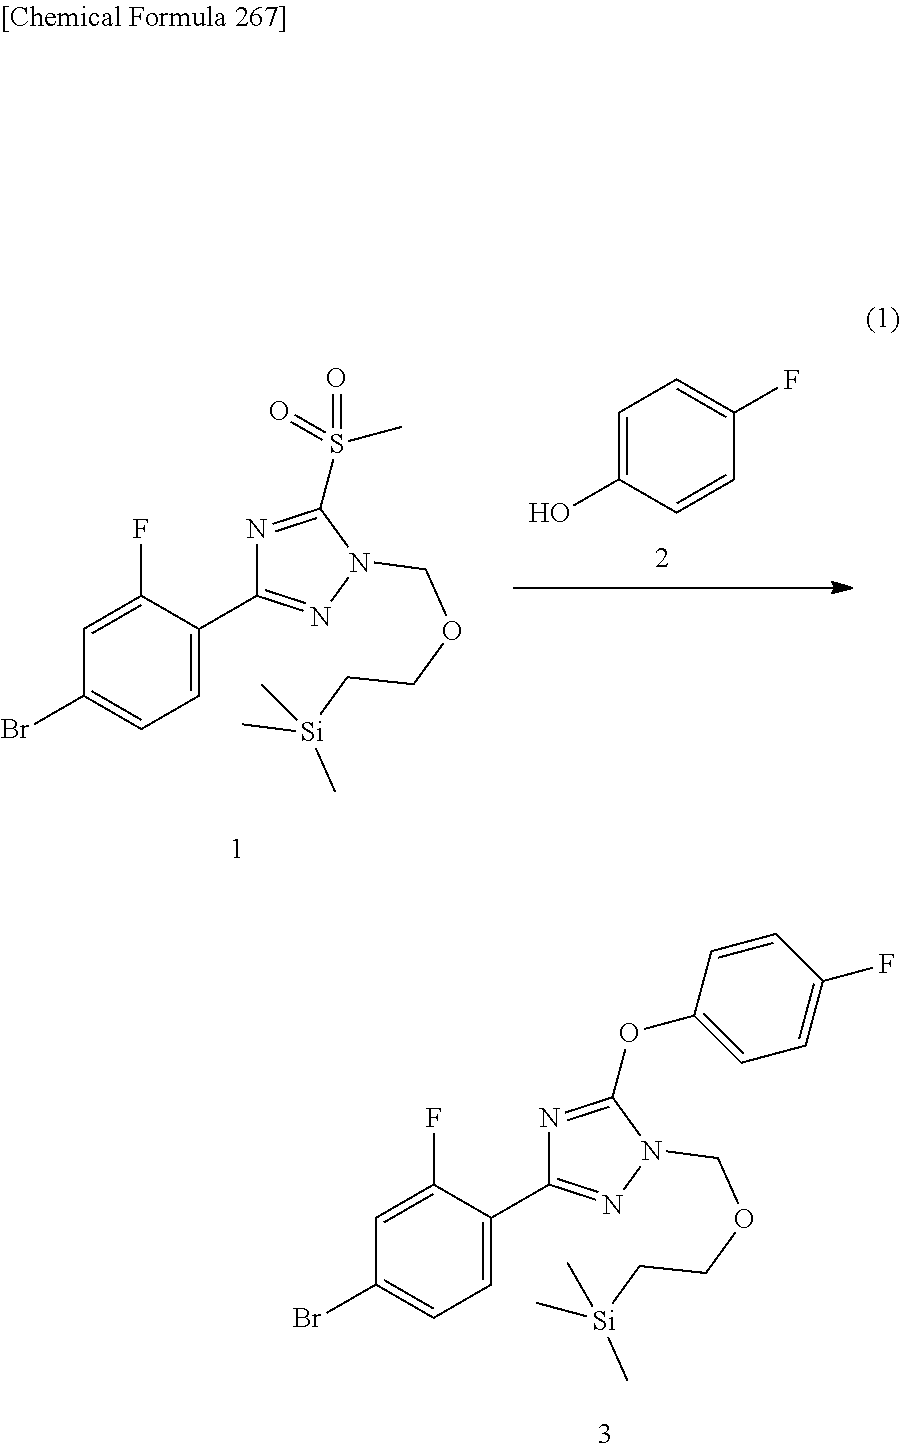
C1(F)=CC(Br)=CC=C1C1=NN(COCC[Si](C)(C)C)C(S(C)(=O)=O)=N1.C1=C(O)C=CC(F)=C1.BrC1=CC=C(C2=NN(COCC[Si](C)(C)C)C(OC3=CC=C(F)C=C3)=N2)C(F)=C1
